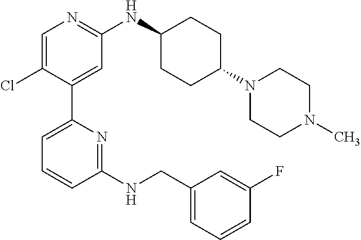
C1=C(Cl)C(C2=CC=CC(NCC3=CC=CC(F)=C3)=N2)=CC(NC2CCC(N3CCN(C)CC3)CC2)=N1
